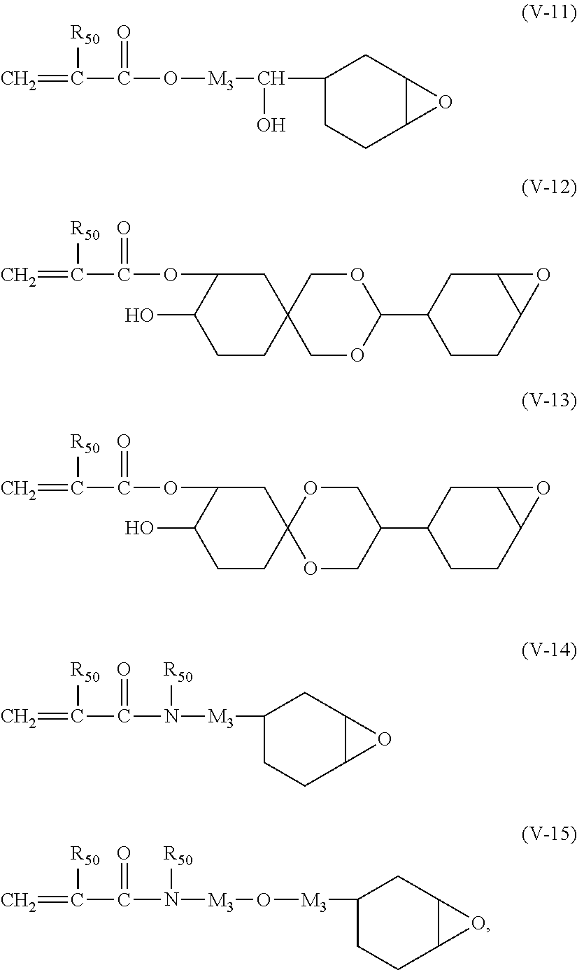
C=C(C(O[M3]C(C1CCC2C(C1)O2)O)=O)[R50].C=C(C(OC1C(O)CCC2(C1)COC(C1CCC3C(C1)O3)OC2)=O)[R50].C=C(C(OC1C(O)CCC2(C1)OCC(C1CCC3C(C1)O3)CO2)=O)[R50].C=C(C(N([M3]C1CCC2C(C1)O2)[R50])=O)[R50].C=C(C(N([M3]O[M3]C1CCC2C(C1)O2)[R50])=O)[R50]
